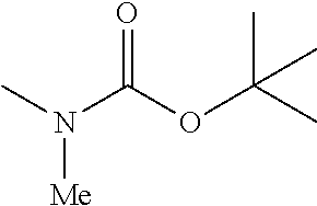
CN(C(OC(C)(C)C)=O)[Me]
